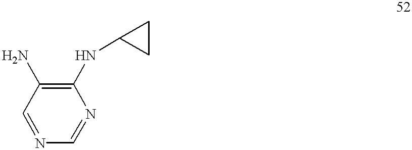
C1(NC2CC2)=C(N)C=NC=N1
